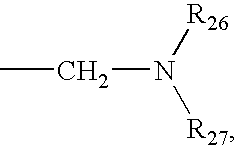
CCN([R27])[R26]
